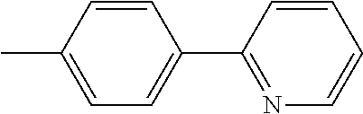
C1=CC(C)=CC=C1C1=NC=CC=C1
